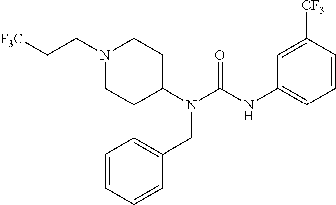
[F3C]CCN1CCC(N(CC2=CC=CC=C2)C(=O)NC2=CC=CC([CF3])=C2)CC1
